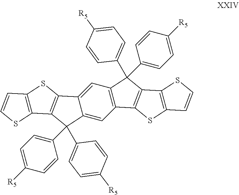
C1=C2C(=CC3=C1C(C1=CC=C([R5])C=C1)(C1=CC=C([R5])C=C1)C1=C3SC3=C1SC=C3)C(C1=CC=C([R5])C=C1)(C1=CC=C([R5])C=C1)C1=C2SC2=C1SC=C2
